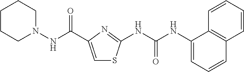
N1(NC(=O)C2=CSC(NC(NC3=CC=CC4=C3C=CC=C4)=O)=N2)CCCCC1
